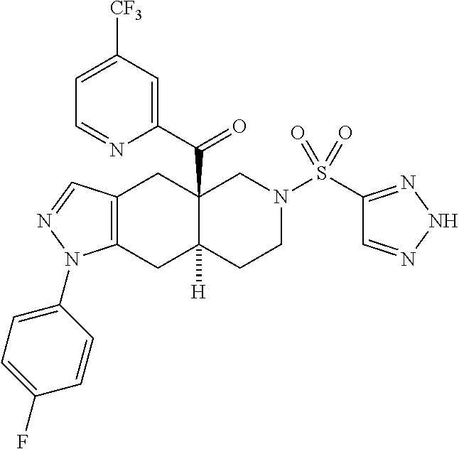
C12=C(CC3([H])C(C(C4=CC([CF3])=CC=N4)=O)(C1)CN(S(C1=NNN=C1)(=O)=O)CC3)N(C1=CC=C(F)C=C1)N=C2
